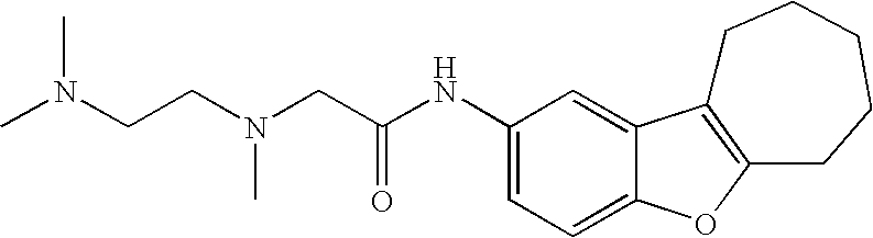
C(C(NC1=CC=C2C(=C1)C1=C(O2)CCCCC1)=O)N(CCN(C)C)C
